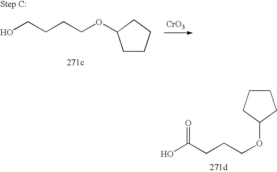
[CrO3].OCCCCOC1CCCC1.OC(CCCOC1CCCC1)=O
